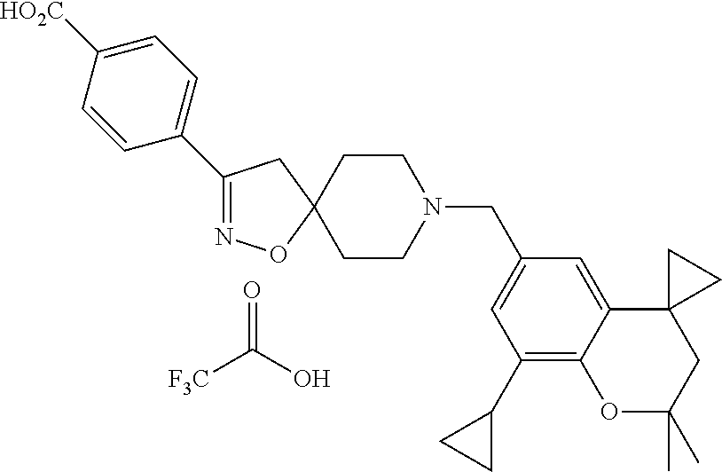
C1(C2=CC=C([HO2C])C=C2)=NOC2(C1)CCN(CC1=CC(C3CC3)=C3C(=C1)C1(CC(C)(C)O3)CC1)CC2.O=C(O)[F3C]
